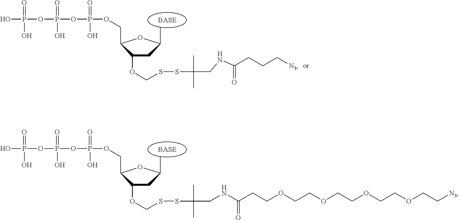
OP(OP(OP(OCC1C(OCSSC(C)(C)CNC(CCC[N3])=O)CC(C)O1)(=O)O)(O)=O)(=O)O.OP(OP(OP(OCC1C(OCSSC(C)(C)CNC(CCOCCOCCOCCOCC[N3])=O)CC(C)O1)(=O)O)(O)=O)(=O)O
